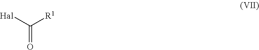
[Hal]C(=O)[R1]
